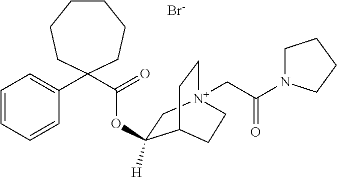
C1(C2(C(=O)OC3([H])C[N+]4(CC(N5CCCC5)=O)CCC3CC4)CCCCCC2)=CC=CC=C1.[Br-]
